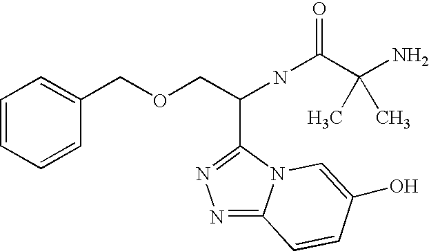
N1=C2N(C(C(COCC3=CC=CC=C3)NC(C(N)(C)C)=O)=N1)C=C(O)C=C2
